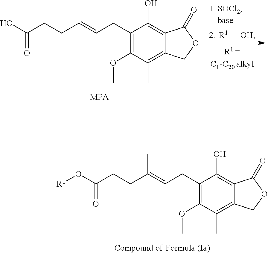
C1(CC=C(CCC(O[R1])=O)C)=C(OC)C(C)=C2C(=C1O)C(=O)OC2.C1(CC=C(CCC(O)=O)C)=C(OC)C(C)=C2C(=C1O)C(=O)OC2.[R1][OH]
